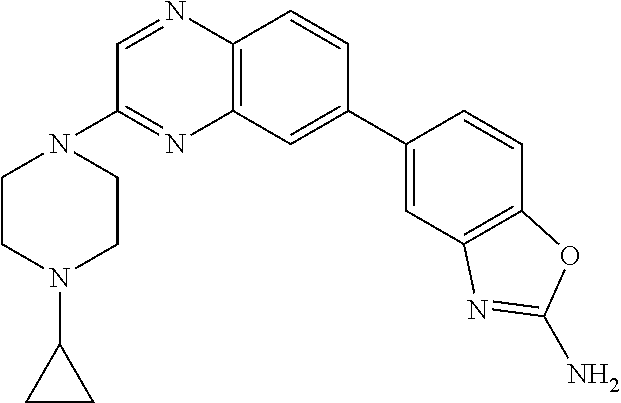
C12=C(C=CC(C3=CC4=C(C=C3)OC(N)=N4)=C1)N=CC(N1CCN(C3CC3)CC1)=N2
